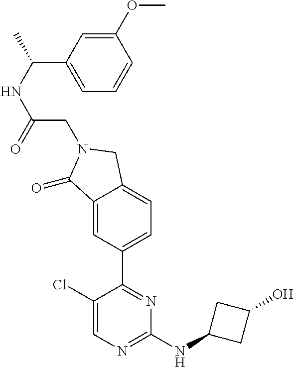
C1(Cl)=CN=C(NC2CC(O)C2)N=C1C1=CC=C2C(=C1)C(=O)N(CC(NC(C)C1=CC=CC(OC)=C1)=O)C2
